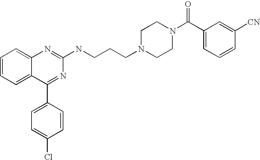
C1=CC=C2C(=C1)N=C(NCCCN1CCN(C(C3=CC=CC([CN])=C3)=O)CC1)N=C2C1=CC=C(Cl)C=C1
